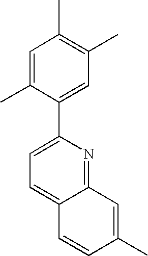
C1=C(C)C(C2=CC=C3C(=N2)C=C(C)C=C3)=CC(C)=C1C
